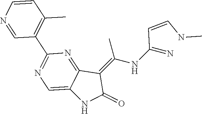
C12=NC(C3=C(C)C=CN=C3)=NC=C1NC(=O)C2=C(NC(=N)C=CNC)C
